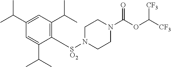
[SO2](N1CCN(C(OC([CF3])[CF3])=O)CC1)C1=C(C(C)C)C=C(C(C)C)C=C1C(C)C
